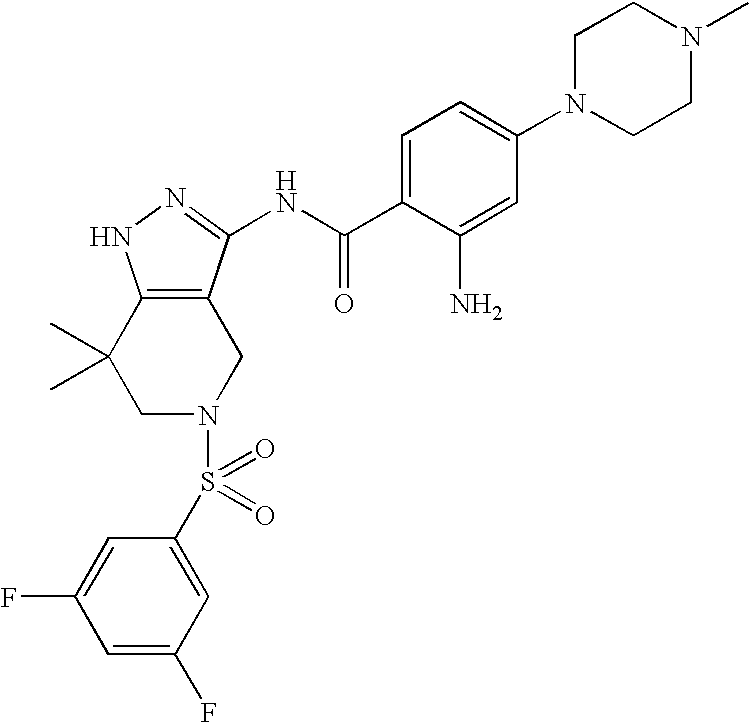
C1N(S(C2=CC(F)=CC(F)=C2)(=O)=O)CC2=C(C1(C)C)NN=C2NC(C1=CC=C(N2CCN(C)CC2)C=C1N)=O
